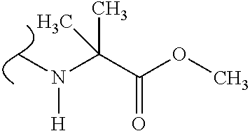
CN(C(C(OC)=O)(C)C)[H]
